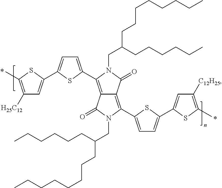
C1([H25C12])=C(C)SC(C2=CC=C(C3=C4C(=C(C5=CC=C(C6=CC([C12H25])=C(C)S6)S5)N(CC(CCCCCC)CCCCCCCC)C4=O)C(=O)N3CC(CCCCCC)CCCCCCCC)S2)=C1
